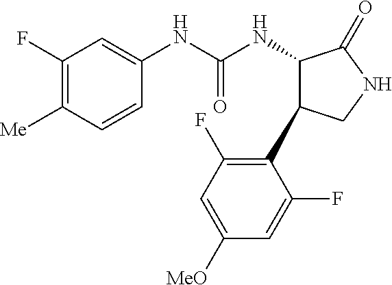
C1=CC([Me])=C(F)C=C1NC(NC1C(C2=C(F)C=C([MeO])C=C2F)CNC1=O)=O
